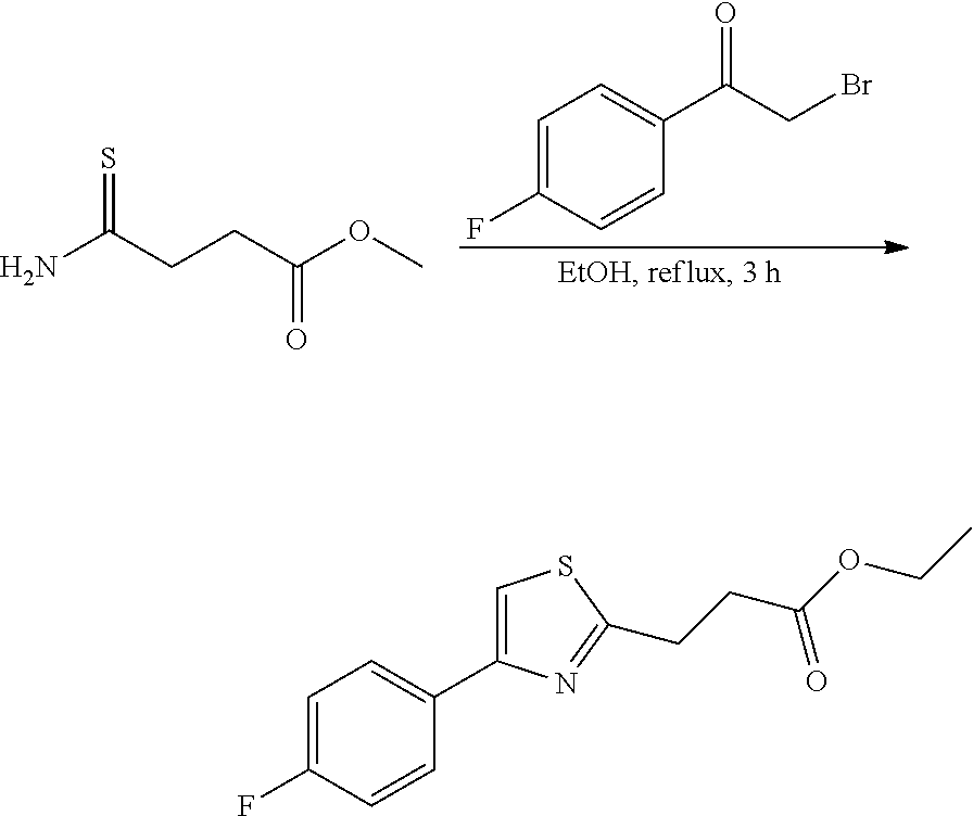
C1=C(F)C=CC(C(CBr)=O)=C1.NC(CCC(OC)=O)=S.C1=C(F)C=CC(C2=CSC(CCC(OCC)=O)=N2)=C1
